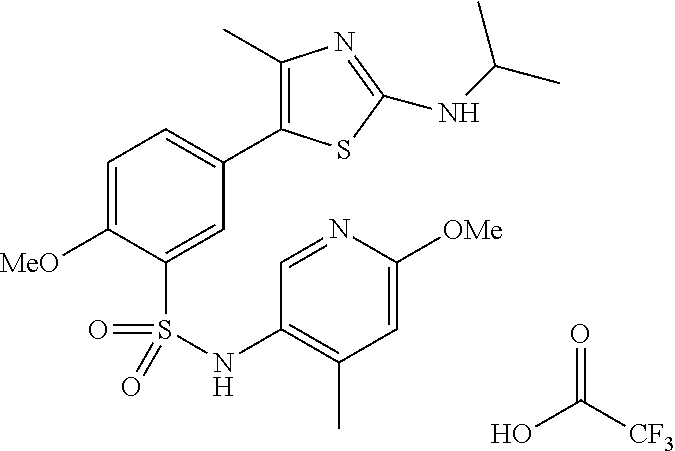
C1=C([MeO])C(S(=O)(=O)NC2=C(C)C=C([OMe])N=C2)=CC(C2=C(C)N=C(NC(C)C)S2)=C1.OC([CF3])=O
